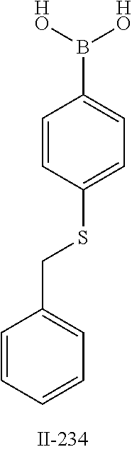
C1=CC=CC=C1CSC1=CC=C(B([HO])[HO])C=C1
